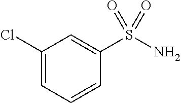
C1(Cl)=CC=CC(S(N)(=O)=O)=C1
